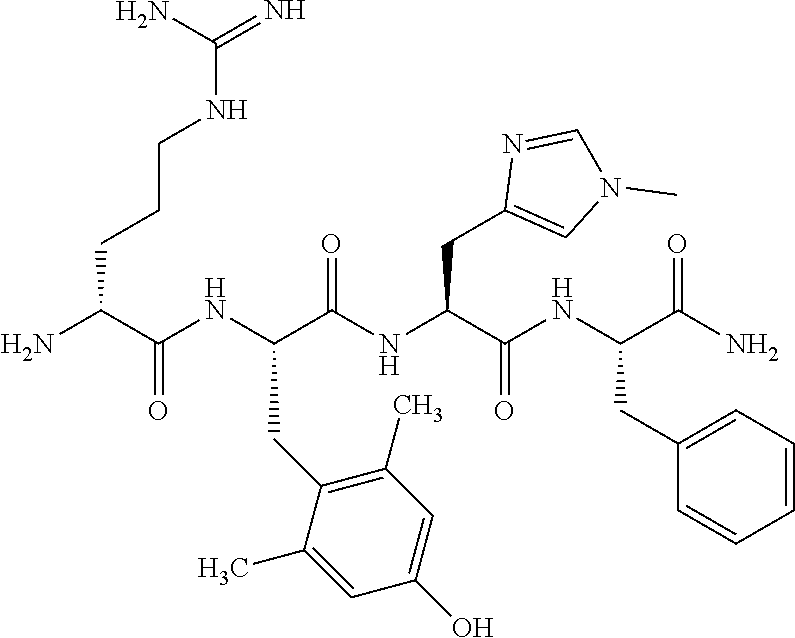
NC(C(NC(C(NC(C(NC(C(N)=O)CC1=CC=CC=C1)=O)CC1=CN(C)C=N1)=O)CC1=C(C)C=C(O)C=C1C)=O)CCCNC(=N)N
